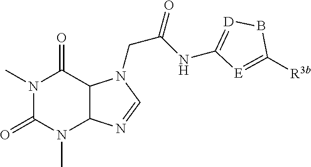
N1(C)C(=O)N(C)C2C(C1=O)N(CC(NC1=[D]BC([R3b])=[E]1)=O)C=N2
